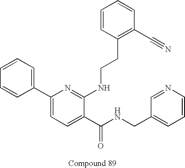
C1=CC(C2=CC=C(C(NCC3=CC=CN=C3)=O)C(NCCC3=C(C#N)C=CC=C3)=N2)=CC=C1
